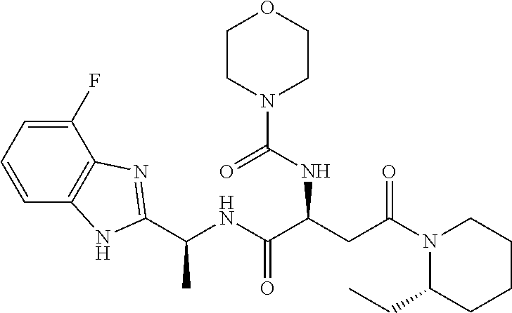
C1=C(F)C2=C(C=C1)NC(C(NC(C(CC(N1C(CC)CCCC1)=O)NC(N1CCOCC1)=O)=O)C)=N2
